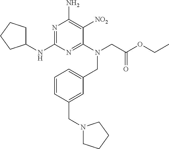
C1=CC(CN2CCCC2)=CC(CN(CC(OCC)=O)C2=NC(NC3CCCC3)=NC(N)=C2[NO2])=C1
